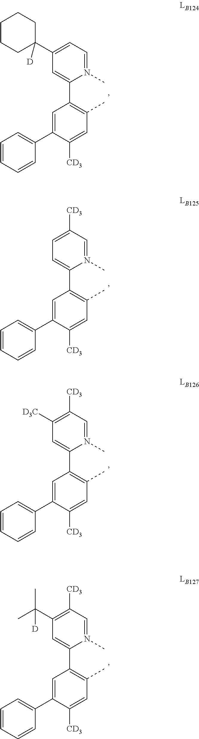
C1(C2([D])CCCCC2)=CC=N(C)C(C2=C(C)C=C([CD3])C(C3=CC=CC=C3)=C2)=C1.C1=C([CD3])C=N(C)C(C2=C(C)C=C([CD3])C(C3=CC=CC=C3)=C2)=C1.C1([D3C])=C([CD3])C=N(C)C(C2=C(C)C=C([CD3])C(C3=CC=CC=C3)=C2)=C1.C1(C(C)(C)[D])=C([CD3])C=N(C)C(C2=C(C)C=C([CD3])C(C3=CC=CC=C3)=C2)=C1
